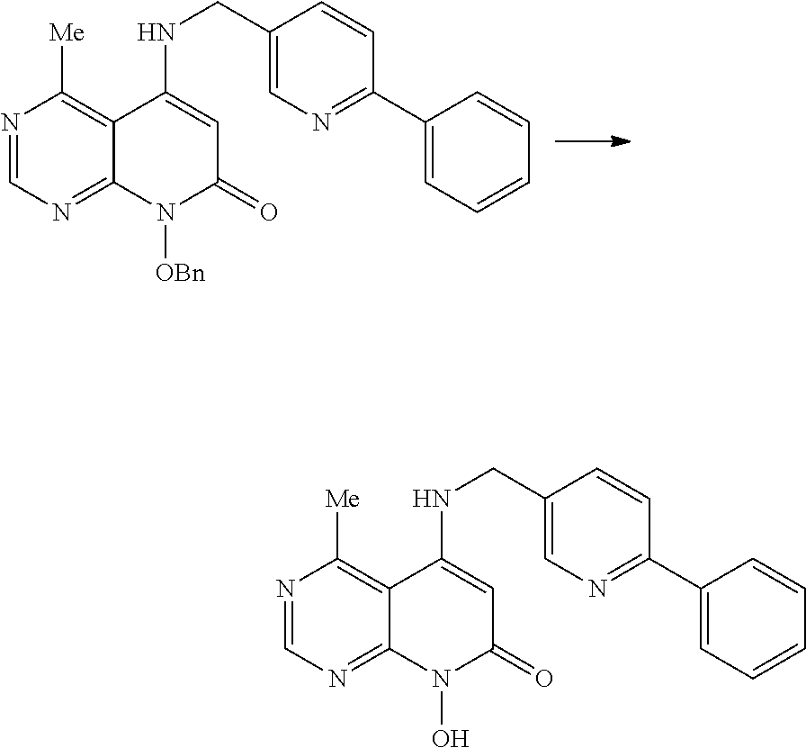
N1=CN=C2C(=C1[Me])C(NCC1=CN=C(C3=CC=CC=C3)C=C1)=CC(=O)N2O.N1=CN=C2C(=C1[Me])C(NCC1=CN=C(C3=CC=CC=C3)C=C1)=CC(=O)N2[OBn]
